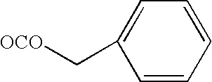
[OCO]CC1=CC=CC=C1
